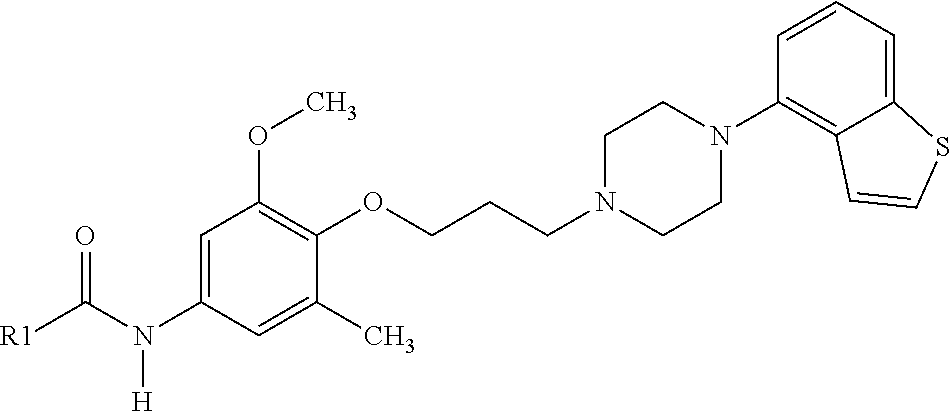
C1=C(N(C([R1])=O)[H])C=C(C)C(OCCCN2CCN(C3=C4C(=CC=C3)SC=C4)CC2)=C1OC
